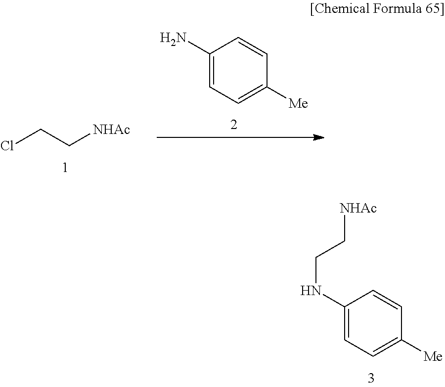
C1(NCC[NHAc])=CC=C([Me])C=C1.ClCC[NHAc].C1(N)=CC=C([Me])C=C1
